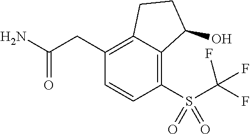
C(C1=C2C(=C(S(=O)(=O)C(F)(F)F)C=C1)C(O)CC2)C(N)=O
